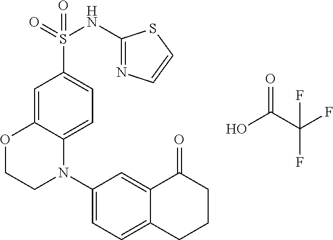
C1=C2C(=CC=C1S(=O)(NC1=NC=CS1)=O)N(C1=CC=C3C(=C1)C(=O)CCC3)CCO2.OC(C(F)(F)F)=O
